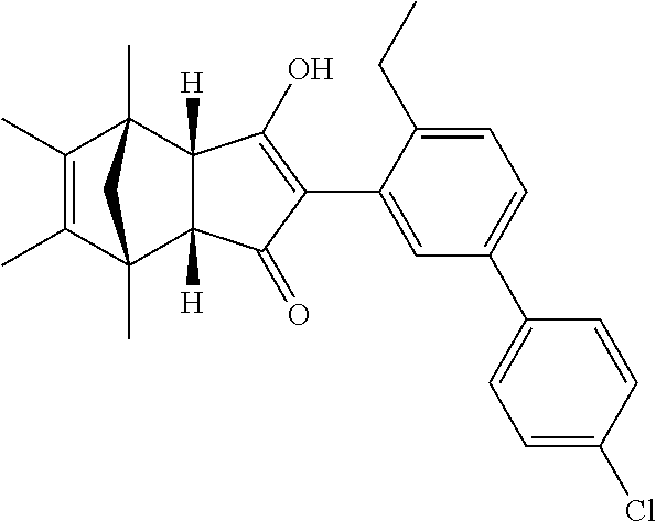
C1(C)=C(C)C2(C)C3([H])C([H])(C1(C)C2)C(O)=C(C1=CC(C2=CC=C(Cl)C=C2)=CC=C1CC)C3=O
